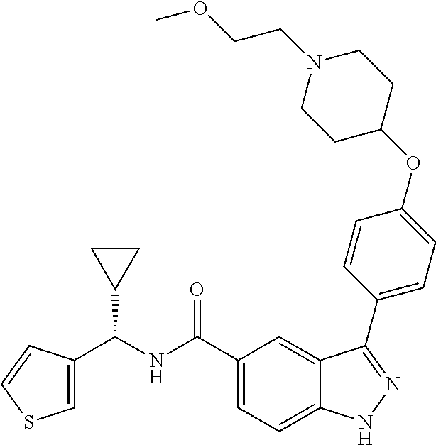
C(NC(C1=CC=C2C(=C1)C(C1=CC=C(OC3CCN(CCOC)CC3)C=C1)=NN2)=O)(C1CC1)C1=CSC=C1
